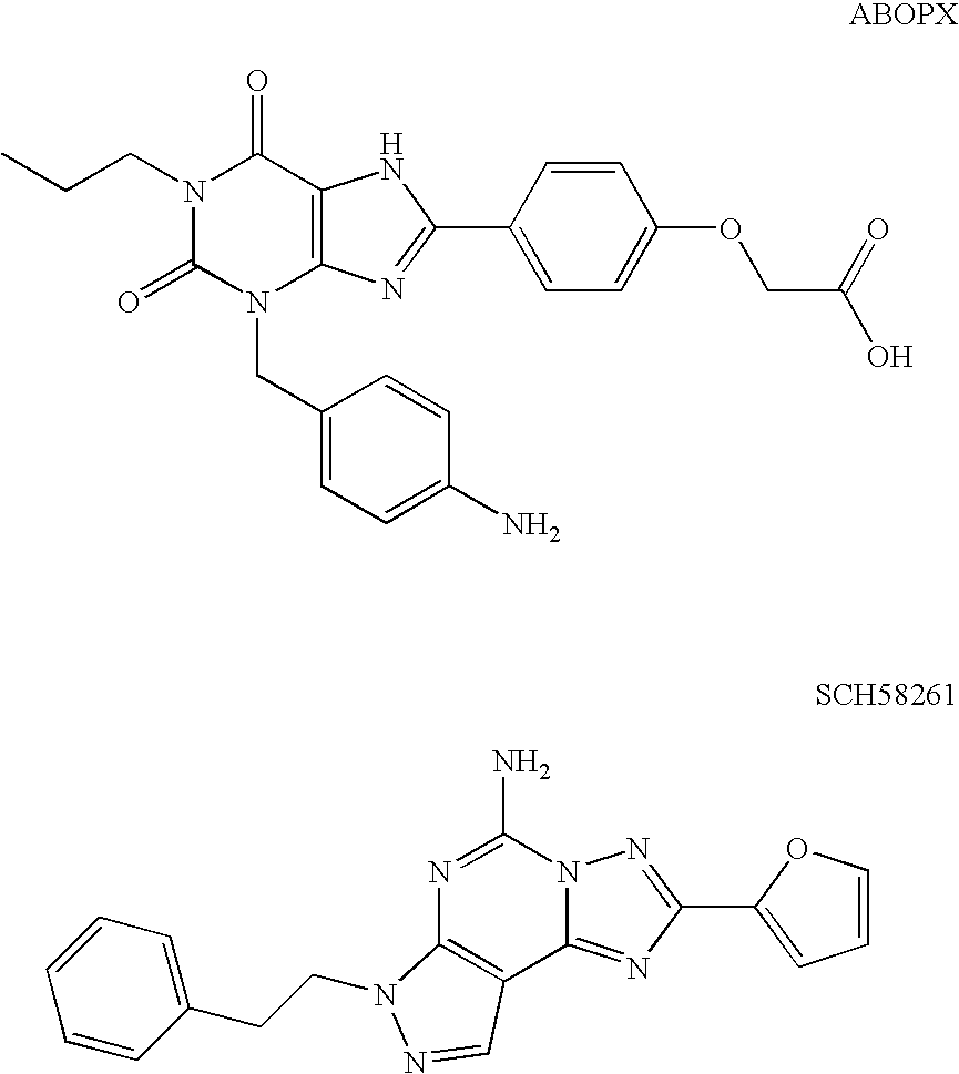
N1(CCC)C(=O)N(CC2=CC=C(N)C=C2)C2=C(C1=O)NC(C1=CC=C(OCC(=O)O)C=C1)=N2.C1=CC(CCN2C3=C(C4=NC(C5=CC=CO5)=NN4C(N)=N3)C=N2)=CC=C1
